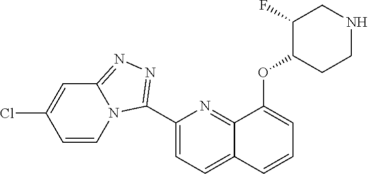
C1(C2=NN=C3N2C=CC(Cl)=C3)=CC=C2C(=N1)C(OC1CCNCC1F)=CC=C2
